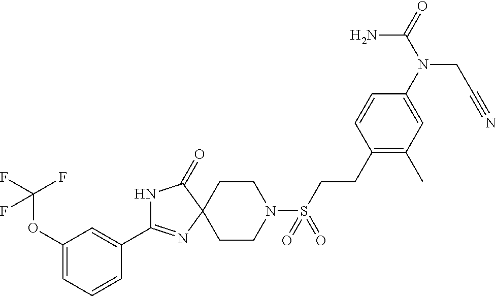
N1C(C2=CC(OC(F)(F)F)=CC=C2)=NC2(C1=O)CCN(S(CCC1=C(C)C=C(N(C(=O)N)CC#N)C=C1)(=O)=O)CC2
